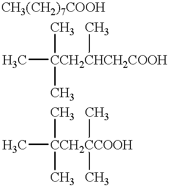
C[CCH2CHCH2COOH](C)(C)C.C[CCH2CCOOH](C)(C)(C)C
